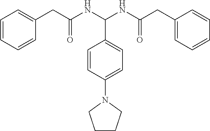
C1=CC=CC(CC(NC(NC(CC2=CC=CC=C2)=O)C2=CC=C(N3CCCC3)C=C2)=O)=C1
